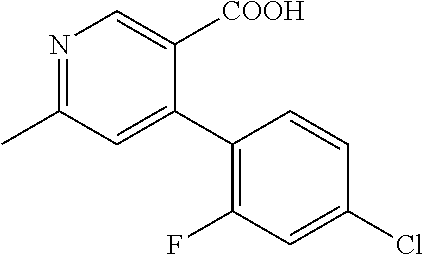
N1=C(C)C=C(C2=C(F)C=C(Cl)C=C2)C([COOH])=C1
